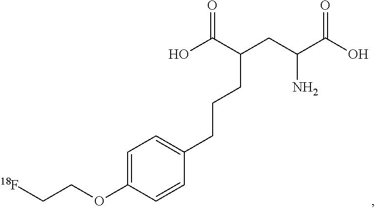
C1=C(OCC[18F])C=CC(CCCC(C(=O)O)CC(N)C(=O)O)=C1
